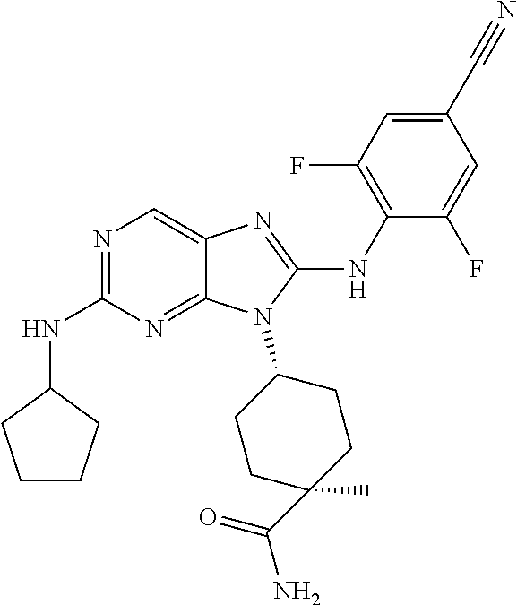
N1=C(NC2CCCC2)N=C2C(=C1)N=C(NC1=C(F)C=C(C#N)C=C1F)N2C1CCC(C)(C(=O)N)CC1
